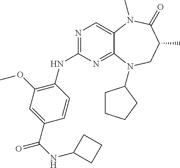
N1=C(NC2=C(OC)C=C(C(NC3CCC3)=O)C=C2)N=C2C(=C1)N(C)C(=O)C(C)CN2C1CCCC1
